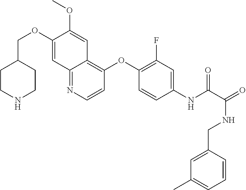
C1CNCCC1COC1=CC2=NC=CC(OC3=C(F)C=C(NC(=O)C(NCC4=CC(C)=CC=C4)=O)C=C3)=C2C=C1OC
